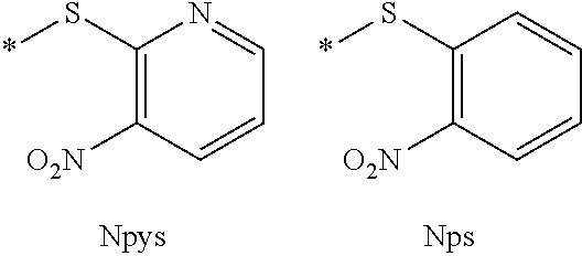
C1(S*)=C([O2N])C=CC=C1.C1(S*)=C([O2N])C=CC=N1
